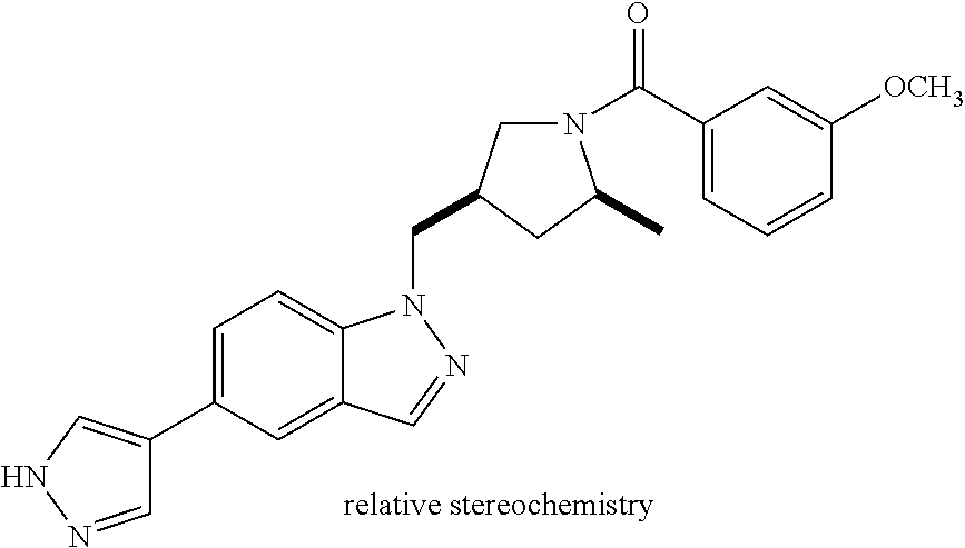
C1=NNC=C1C1=CC=C2C(=C1)C=NN2CC1CN(C(C2=CC=CC([OCH3])=C2)=O)C(C)C1
